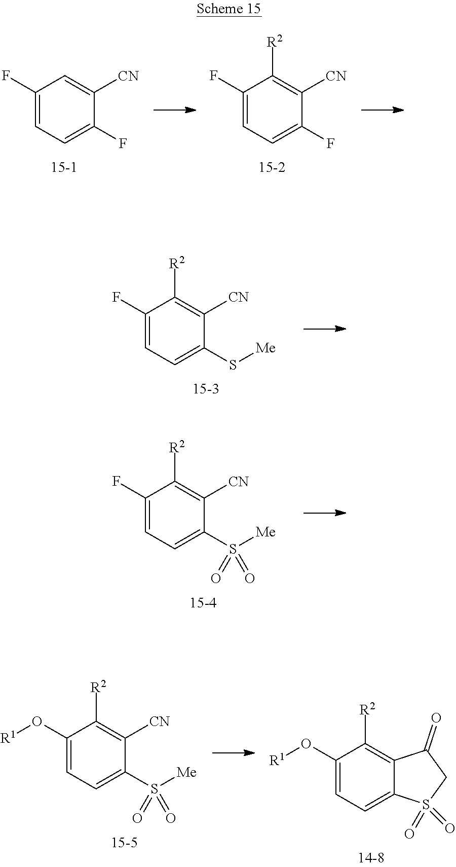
C1(F)=CC=C(F)C([CN])=C1.C1(F)=CC=C(F)C([CN])=C1[R2].C1(F)=CC=C(S[Me])C([CN])=C1[R2].C1(F)=CC=C(S([Me])(=O)=O)C([CN])=C1[R2].C1(O[R1])=CC=C(S([Me])(=O)=O)C([CN])=C1[R2].C1(O[R1])=CC=C2C(=C1[R2])C(=O)CS2(=O)=O
